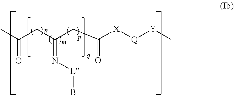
CC(CC(CC([X][Q][Y]C)=O)=N[L]B)=O
